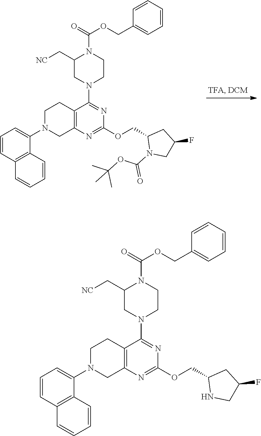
C12=C(N=C(OCC3N(C(OC(C)(C)C)=O)CC(F)C3)N=C1N1CCN(C(=O)OCC3=CC=CC=C3)C(C[NC])C1)CN(C1=CC=CC3=C1C=CC=C3)CC2.C12=C(N=C(OCC3NCC(F)C3)N=C1N1CCN(C(=O)OCC3=CC=CC=C3)C(C[NC])C1)CN(C1=CC=CC3=C1C=CC=C3)CC2
